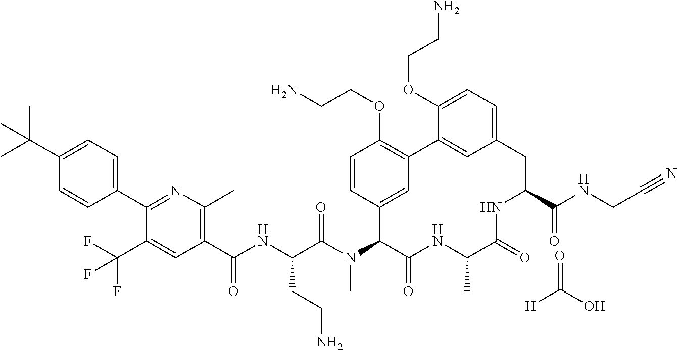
C1(C(C)(C)C)=CC=C(C2=NC(C)=C(C(NC(C(N(C3C(=O)NC(C)C(=O)NC(C(NCC#N)=O)CC4=CC=C(OCCN)C(=C4)C4=C(OCCN)C=CC3=C4)C)=O)CCN)=O)C=C2C(F)(F)F)C=C1.O=C([H])O
